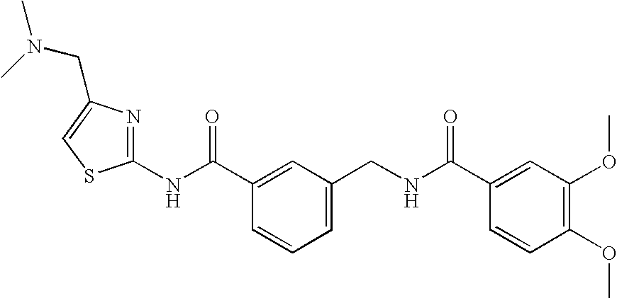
C1(C(=O)NCC2=CC=CC(C(=O)NC3=NC(CN(C)C)=CS3)=C2)=CC(OC)=C(OC)C=C1
